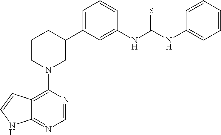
C12=C(N3CC(C4=CC=CC(NC(NC5=CC=CC=C5)=S)=C4)CCC3)N=CN=C1NC=C2
